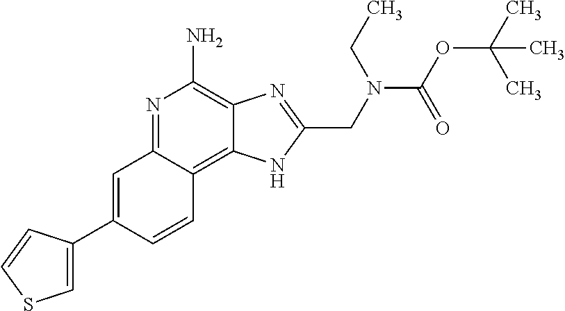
C1=C(C2=CSC=C2)C=CC2=C3C(=C(N)N=C12)N=C(CN(CC)C(OC(C)(C)C)=O)N3
